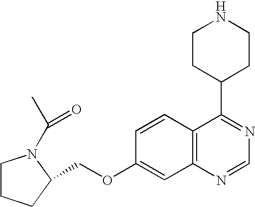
C1CCC(COC2=CC3=C(C=C2)C(C2CCNCC2)=NC=N3)N1C(C)=O
